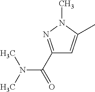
C1(C(=O)N(C)C)=NN(C)C(C)=C1
